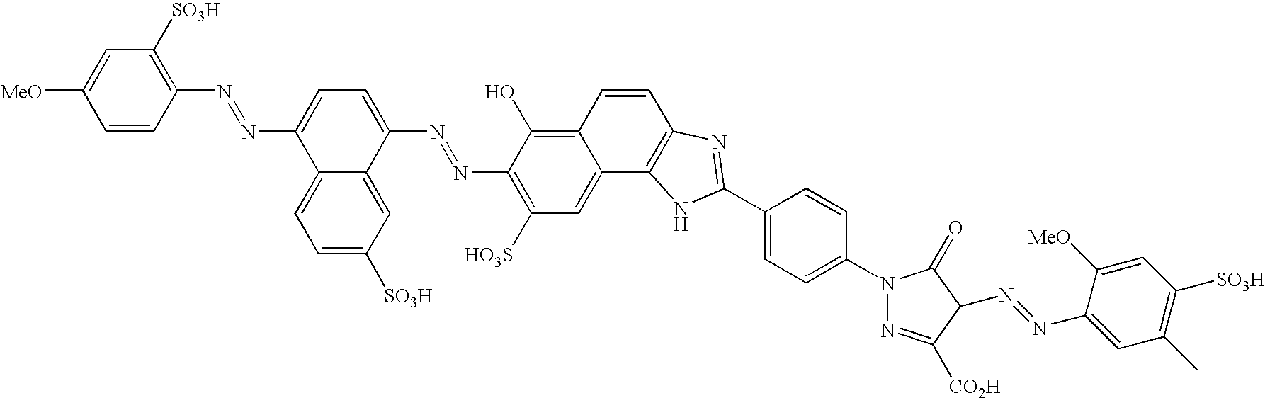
C1=CC(N=NC2=CC=C(N=NC3=C([HO3S])C=C4C(=C3O)C=CC3=C4NC(C4=CC=C(N5N=C([CO2H])C(N=NC6=CC(C)=C([SO3H])C=C6[MeO])C5=O)C=C4)=N3)C3=CC([SO3H])=CC=C23)=C([SO3H])C=C1[MeO]
